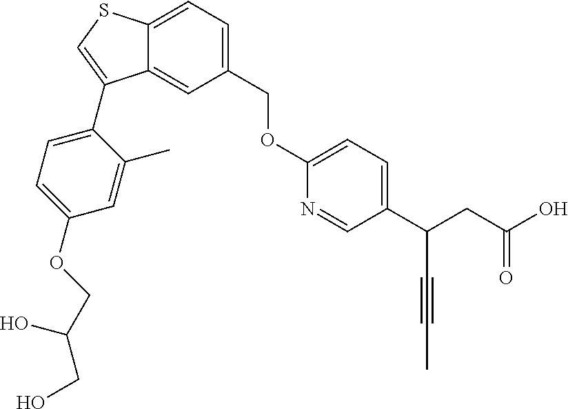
C12=CC=C(COC3=CC=C(C(C#CC)CC(=O)O)C=N3)C=C1C(C1=CC=C(OCC(O)CO)C=C1C)=CS2
